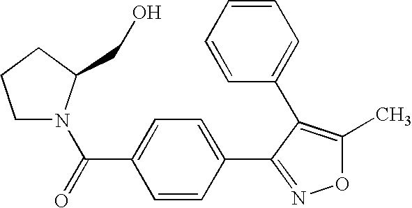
O1C(C)=C(C2=CC=CC=C2)C(C2=CC=C(C(=O)N3CCCC3CO)C=C2)=N1
